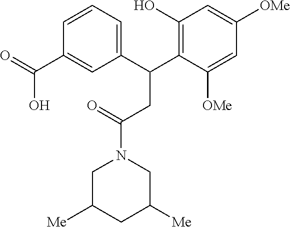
OC(=O)C1=CC(C(CC(N2CC([Me])CC([Me])C2)=O)C2=C(O)C=C([OMe])C=C2[OMe])=CC=C1
